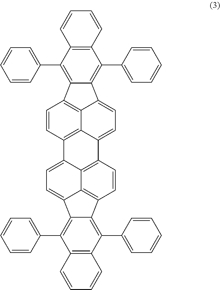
C1=CC2=C3C4=C1C1=C(C5=CC=CC=C5)C5=C(C(C6=CC=CC=C6)=C1C4=CC=C3C1=C3C4=C(C=C1)C1=C(C6=CC=CC=C6)C6=C(C(C7=CC=CC=C7)=C1C4=CC=C23)C=CC=C6)C=CC=C5
